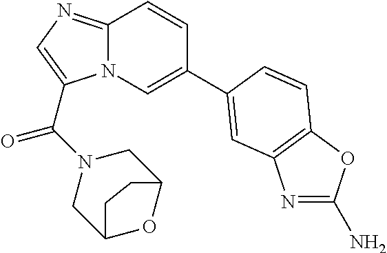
C12=NC=C(C(=O)N3CC4OC(C3)CC4)N1C=C(C1=CC3=C(OC(N)=N3)C=C1)C=C2
